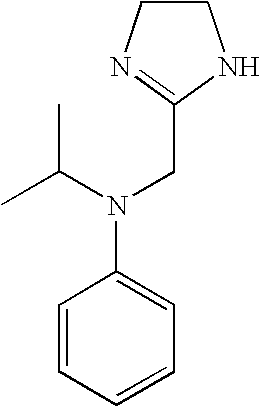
C1CN=C(CN(C2=CC=CC=C2)C(C)C)N1
